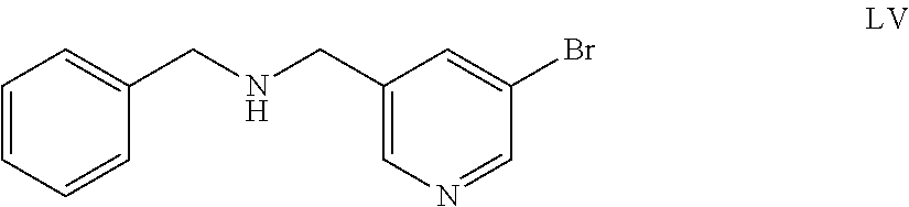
C1=CC=CC(CNCC2=CN=CC(Br)=C2)=C1
